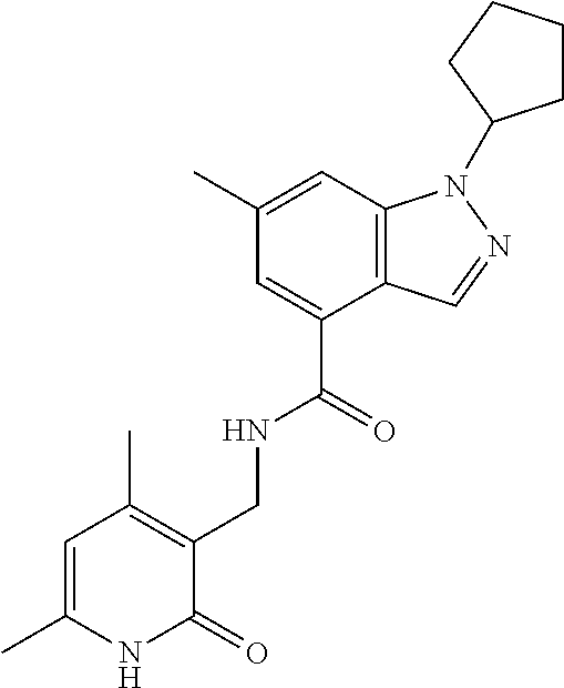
C1(C)=CC2=C(C(C(=O)NCC3=C(C)C=C(C)NC3=O)=C1)C=NN2C1CCCC1
